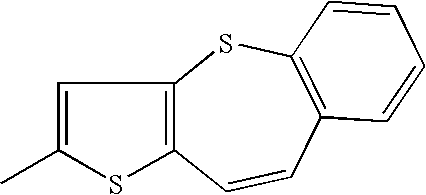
C1=C(C)SC2=C1SC1=C(C=C2)C=CC=C1
